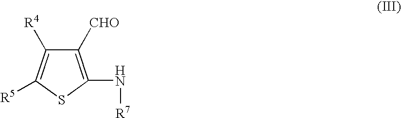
C1([CHO])=C(N[R7])SC([R5])=C1[R4]
